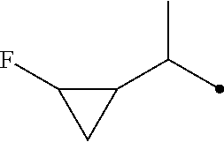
C1(C(C)C)C(F)C1
